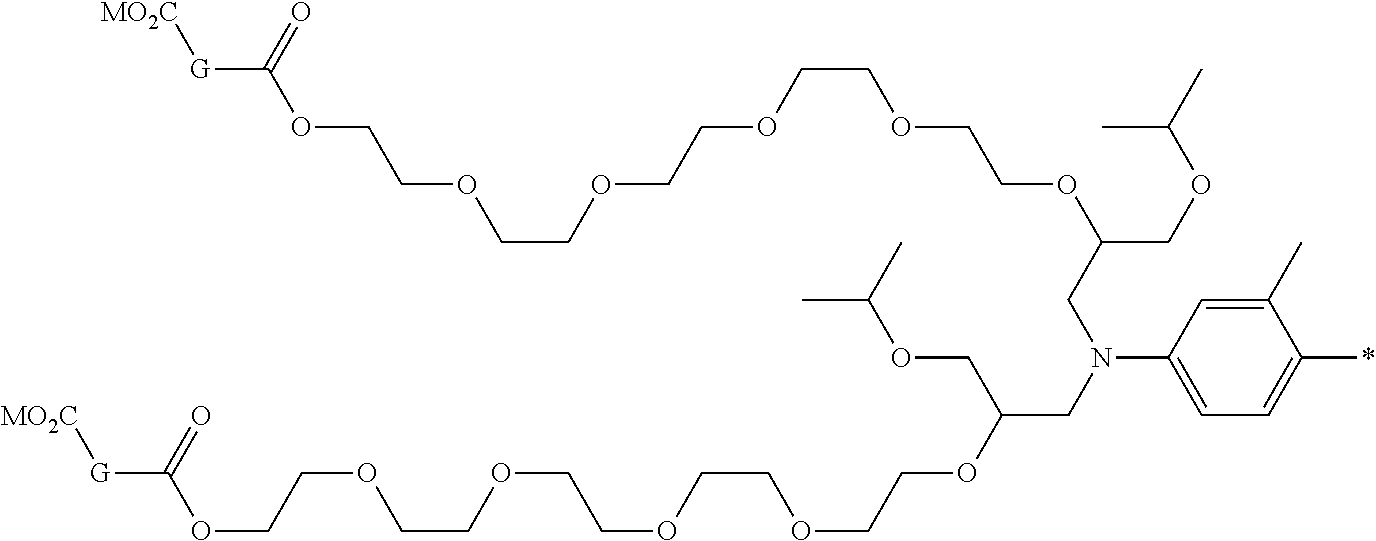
C1(C)=CC(N(CC(OCCOCCOCCOCCOCCOC([G][MO2C])=O)COC(C)C)CC(OCCOCCOCCOCCOCCOC([G][MO2C])=O)COC(C)C)=CC=C1*
